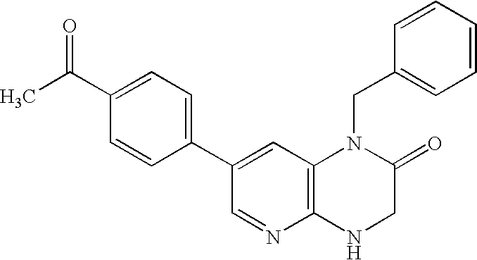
C1=C(C(C)=O)C=CC(C2=CC3=C(N=C2)NCC(=O)N3CC2=CC=CC=C2)=C1
